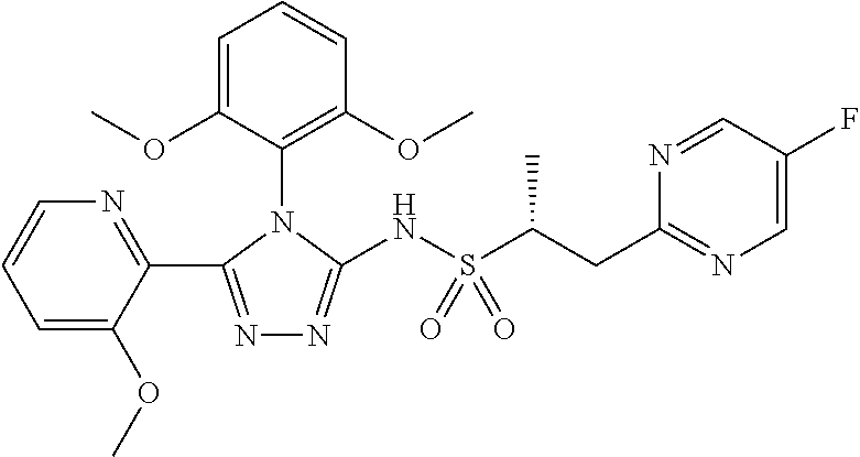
N1=C(C2=NC=CC=C2OC)N(C2=C(OC)C=CC=C2OC)C(NS(C(C)CC2=NC=C(F)C=N2)(=O)=O)=N1
